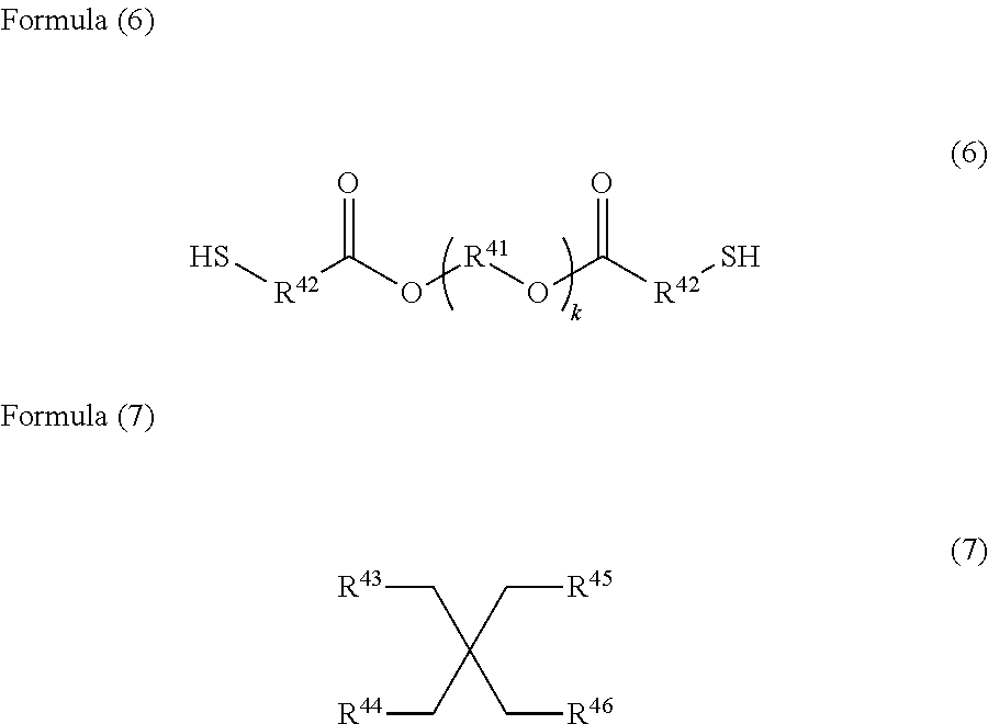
S[R42]C(O[R41]OC([R42]S)=O)=O.[R43]CC(C[R44])(C[R45])C[R46]
